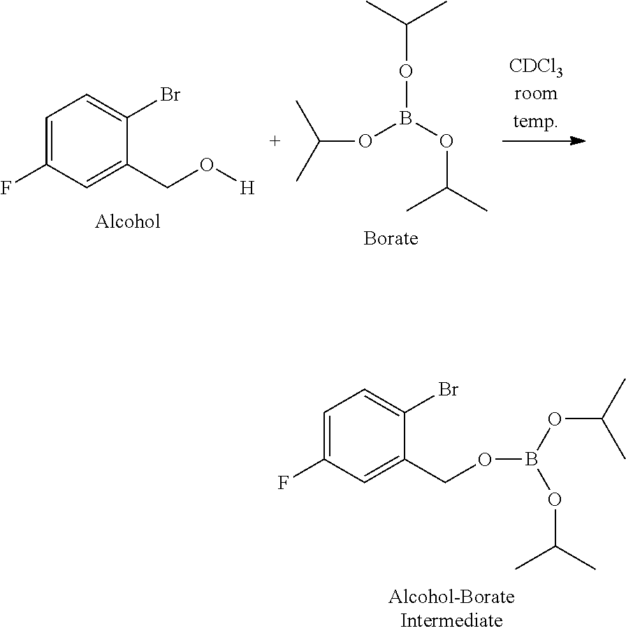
C1=C(F)C=C(CO[H])C(Br)=C1.C(OB(OC(C)C)OC(C)C)(C)C.C(C)(C)OB(OCC1=CC(F)=CC=C1Br)OC(C)C
